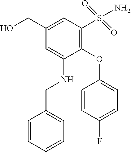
C1(CO)=CC(S(=O)(=O)N)=C(OC2=CC=C(F)C=C2)C(NCC2=CC=CC=C2)=C1
